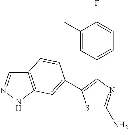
S1C(N)=NC(C2=CC=C(F)C(C)=C2)=C1C1=CC2=C(C=NN2)C=C1
